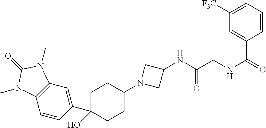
C1([F3C])=CC=CC(C(=O)NCC(NC2CN(C3CCC(C4=CC5=C(C=C4)N(C)C(=O)N5C)(O)CC3)C2)=O)=C1
